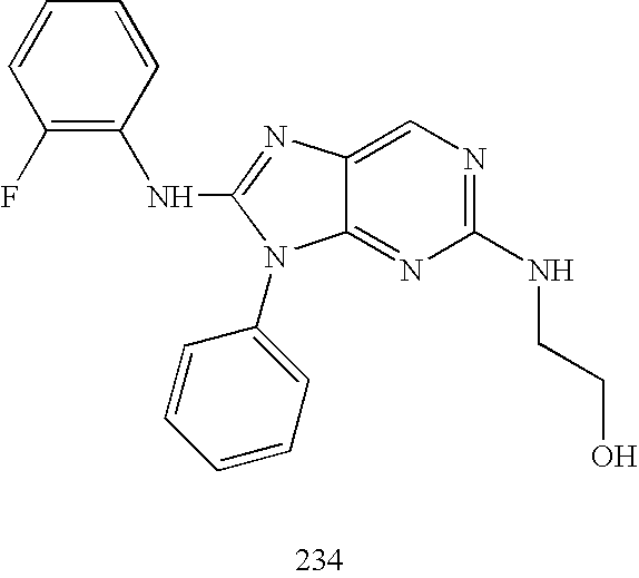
N(C1=NC2=CN=C(NCCO)N=C2N1C1=CC=CC=C1)C1=C(F)C=CC=C1
